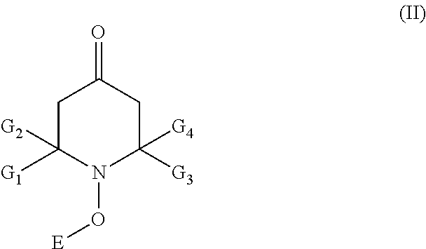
C1C([G2])([G1])N(O[E])C([G4])([G3])CC1=O
